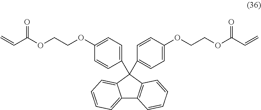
C1=C(C2(C3=CC=C(OCCOC(C=C)=O)C=C3)C3=C(C4=CC=CC=C42)C=CC=C3)C=CC(OCCOC(C=C)=O)=C1
